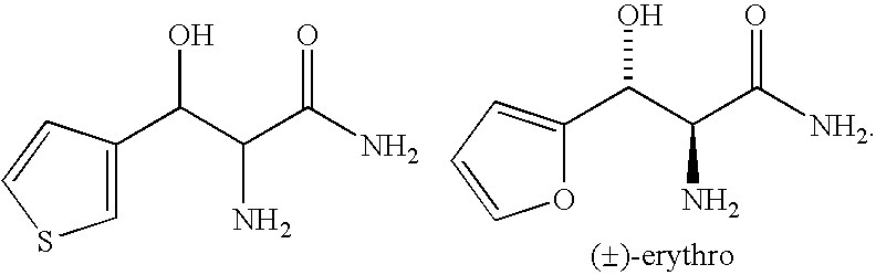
O1C(C(C(C([NH2])=O)N)O)=CC=C1.C1=C(C(C(C(N)=O)N)O)C=CS1
